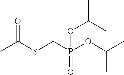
CC(SCP(OC(C)C)(=O)OC(C)C)=O
